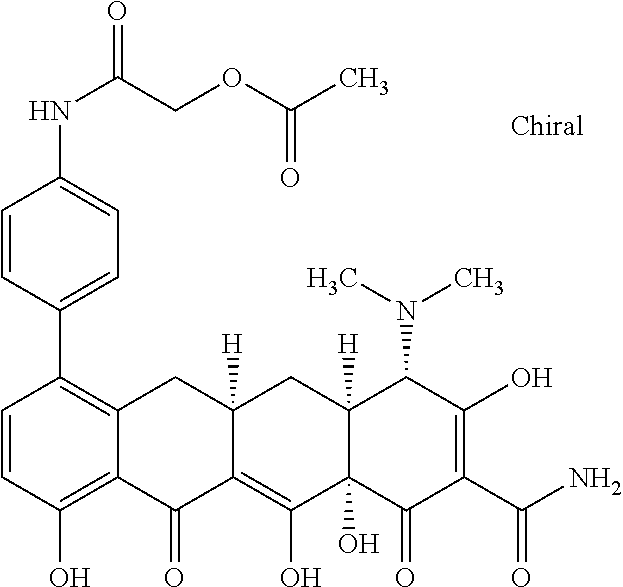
C1=CC(O)=C2C(=C1C1=CC=C(NC(=O)COC(C)=O)C=C1)CC1([H])C(=C(O)C3(O)C([H])(C1)C(N(C)C)C(O)=C(C(N)=O)C3=O)C2=O
